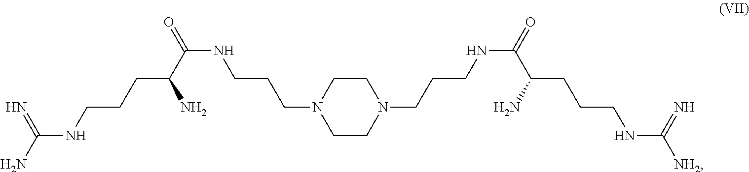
NC(NCCCC(C(NCCCN1CCN(CCCNC(=O)C(CCCNC([NH2])=N)N)CC1)=O)N)=N
